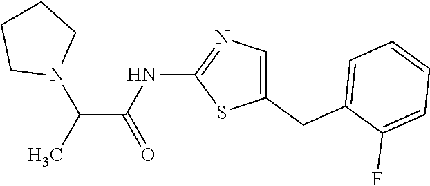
C1(CC2=CC=CC=C2F)=CN=C(NC(=O)C(N2CCCC2)C)S1
